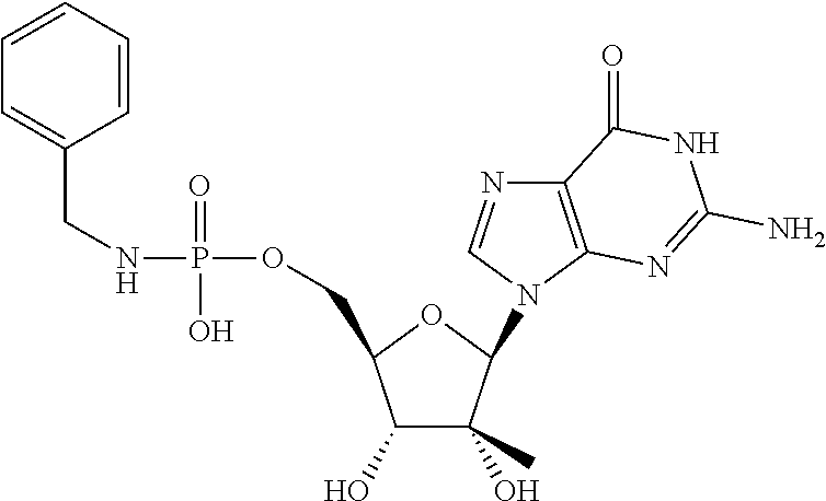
C1(O)C(O)(C)C(N2C=NC3=C2N=C(N)NC3=O)OC1COP(NCC1=CC=CC=C1)(=O)O
